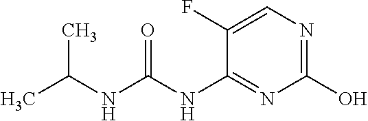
C1(F)=CN=C(O)N=C1NC(NC(C)C)=O
